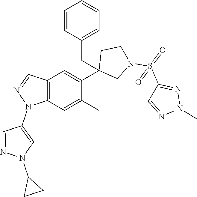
C12=C(C=C(C)C(C3(CC4=CC=CC=C4)CN(S(=O)(C4=NN(C)N=C4)=O)CC3)=C1)N(C1=CN(C3CC3)N=C1)N=C2
